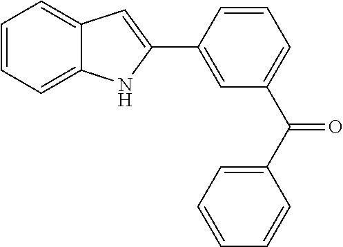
C12=CC=CC=C1C=C(C1=CC(C(C3=CC=CC=C3)=O)=CC=C1)N2
